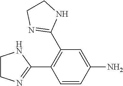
C1=CC(N)=CC(C2=NCCN2)=C1C1=NCCN1
